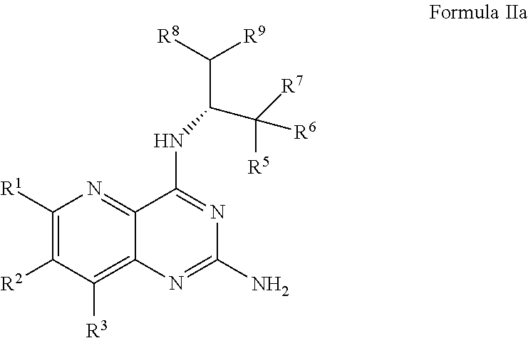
C1([R1])=C([R2])C([R3])=C2C(=N1)C(NC(C([R9])[R8])C([R6])([R5])[R7])=NC(N)=N2
